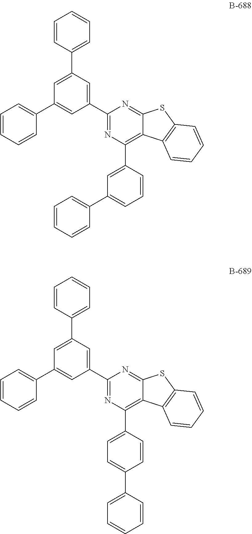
C1(C2=CC(C3=CC=CC=C3)=CC(C3=CC=CC=C3)=C2)=NC(C2=CC(C3=CC=CC=C3)=CC=C2)=C2C(=N1)SC1=C2C=CC=C1.C1(C2=CC(C3=CC=CC=C3)=CC(C3=CC=CC=C3)=C2)=NC(C2=CC=C(C3=CC=CC=C3)C=C2)=C2C(=N1)SC1=C2C=CC=C1
